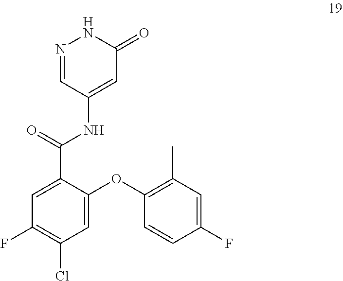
C1(F)=C(Cl)C=C(OC2=C(C)C=C(F)C=C2)C(C(=O)NC2=CC(=O)NN=C2)=C1
